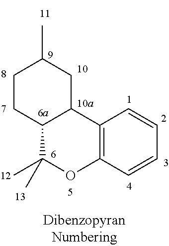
C1CC2C(CC1C)C1=C(OC2(C)C)C=CC=C1
